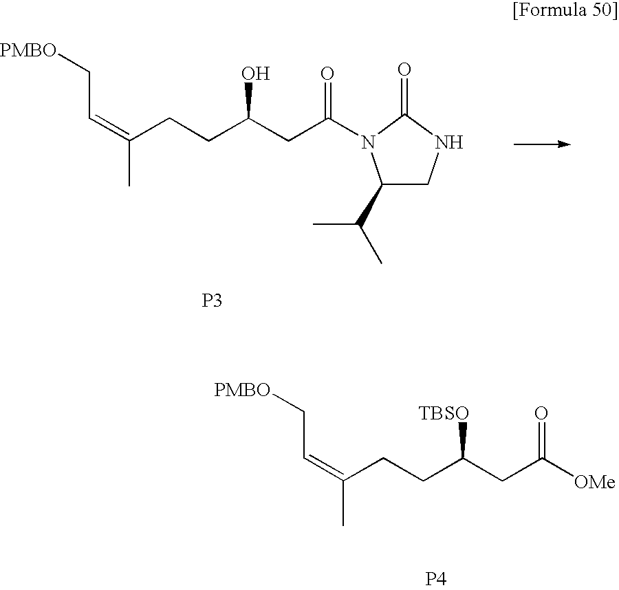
[P3].C(=C(CCC(CC(N1C(C(C)C)CNC1=O)=O)O)C)C[PMBO].[P4].C(=C(CCC(CC([OMe])=O)[TBSO])C)C[PMBO]
